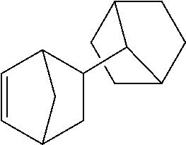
C1CC2CCC1C2C1CC2C=CC1C2
